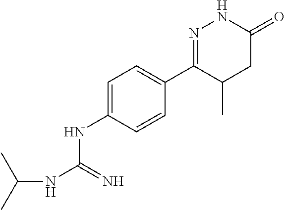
C1=C(NC(NC(C)C)=N)C=CC(C2=NNC(=O)CC2C)=C1
